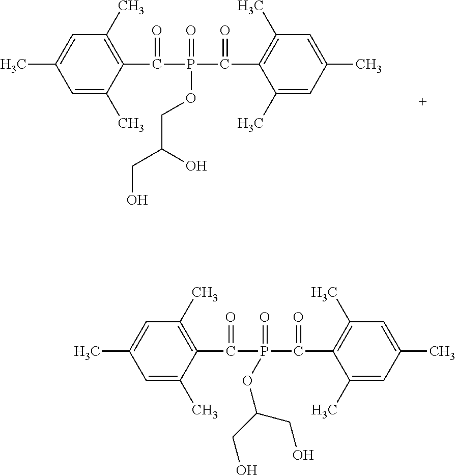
C1=C(C)C(C(P(C(=O)C2=C(C)C=C(C)C=C2C)(=O)OCC(O)CO)=O)=C(C)C=C1C.C1=C(C)C(C(P(C(=O)C2=C(C)C=C(C)C=C2C)(=O)OC(CO)CO)=O)=C(C)C=C1C
